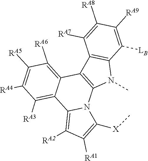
C1([RA4])=C([RA5])C([RA6])=C2C(=C1[RA3])C1=C([RA2])C([RA1])=C([X]C)N1C1=C2C2=C(N1C)C([LB])=C([RA9])C([RA8])=C2[RA7]
